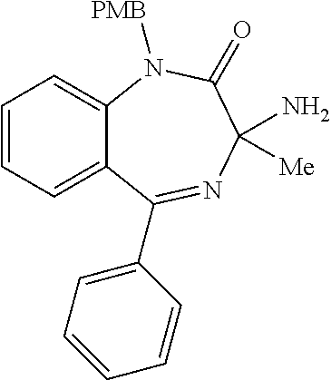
C1=CC=C2C(=C1)N([PMB])C(=O)C(N)([Me])N=C2C1=CC=CC=C1
